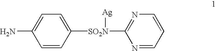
C1=C(N)C=CC([SO2N](C2=NC=CC=N2)[Ag])=C1
